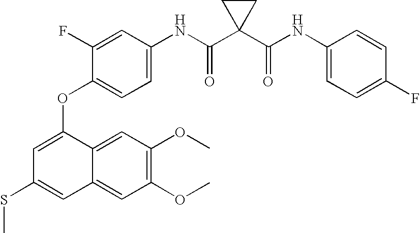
C1=CC(NC(C2(C(NC3=CC=C(OC4=CC(SC)=CC5=CC(OC)=C(OC)C=C45)C(F)=C3)=O)CC2)=O)=CC=C1F
